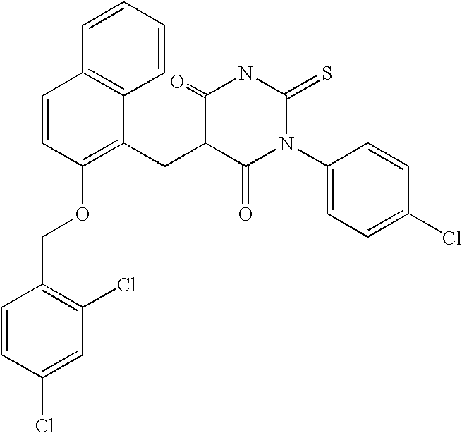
C1=CC2=C(C=C1)C(CC1C(=O)N(C3=CC=C(Cl)C=C3)C(=S)NC1=O)=C(OCC1=C(Cl)C=C(Cl)C=C1)C=C2
